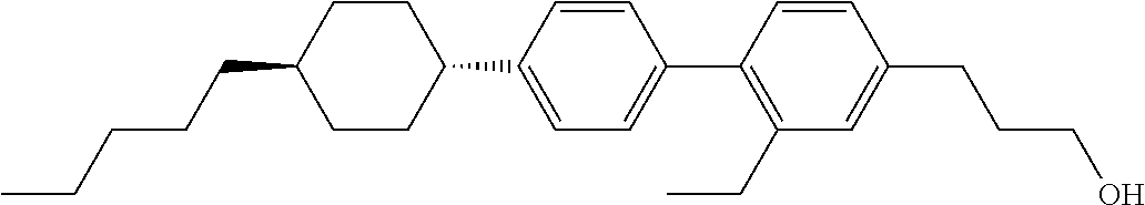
C1CC(C2=CC=C(C3=C(CC)C=C(CCCO)C=C3)C=C2)CCC1CCCCC
